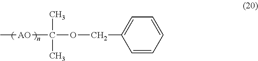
C[AO]C(OCC1=CC=CC=C1)(C)C
